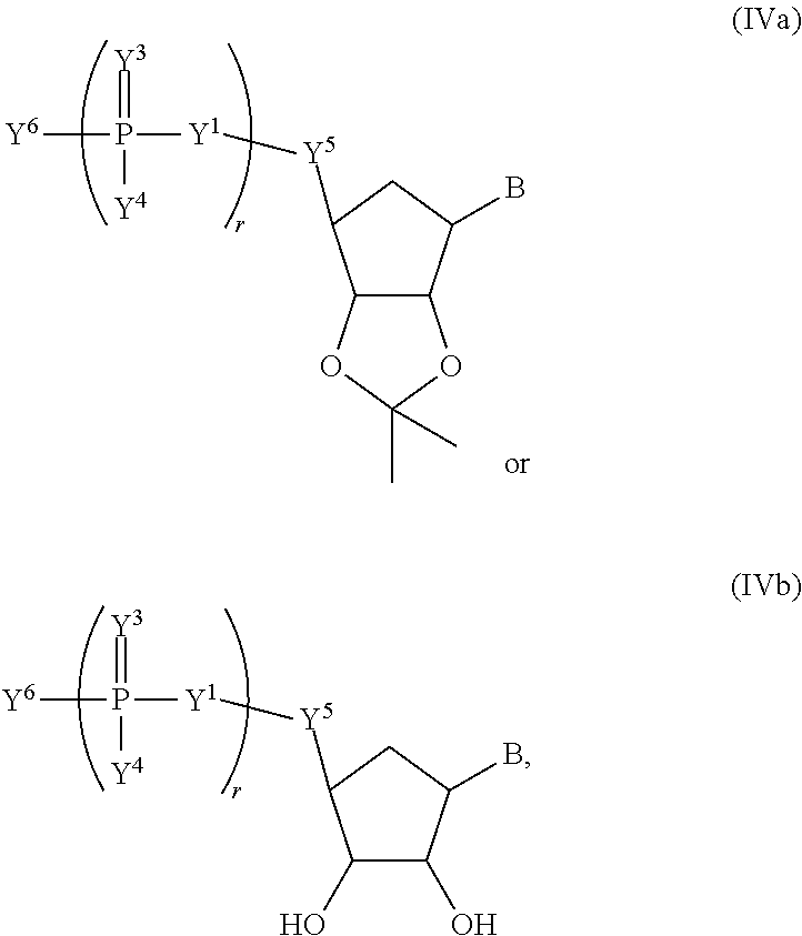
C12C(OC(C)(C)O1)C(B)CC2[Y5][Y1]P([Y6])(=[Y3])[Y4].C1(O)C(O)C(B)CC1[Y5][Y1]P([Y6])(=[Y3])[Y4]
